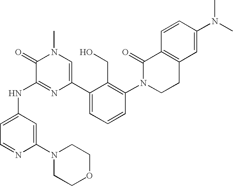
N(C1=NC(C2=CC=CC(N3CCC4=C(C3=O)C=CC(N(C)C)=C4)=C2CO)=CN(C)C1=O)C1=CC=NC(N2CCOCC2)=C1
